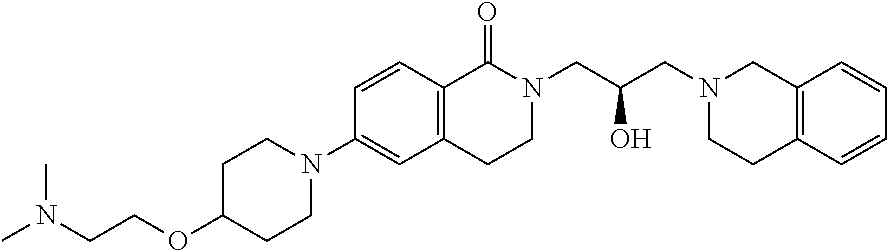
N1(C2=CC3=C(C=C2)C(=O)N(CC(CN2CCC4=C(C2)C=CC=C4)O)CC3)CCC(OCCN(C)C)CC1
